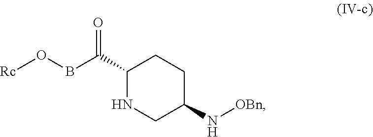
C1C(C(=O)BO[Rc])NCC(N[OBn])C1
